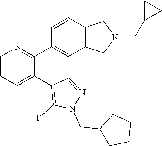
C1=CC=C(C2=C(F)N(CC3CCCC3)N=C2)C(C2=CC3=C(C=C2)CN(CC2CC2)C3)=N1
